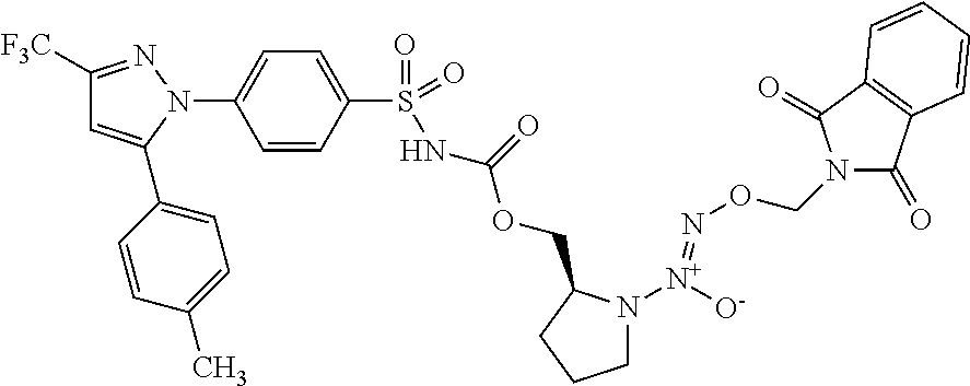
C1([F3C])=NN(C2=CC=C(S(=O)(=O)NC(=O)OCC3N([N+]([O-])=NOCN4C(=O)C5=C(C4=O)C=CC=C5)CCC3)C=C2)C(C2=CC=C(C)C=C2)=C1
